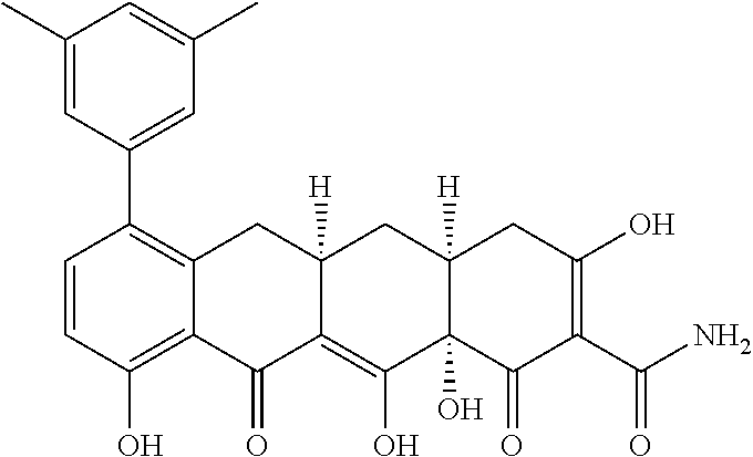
C1=CC(O)=C2C(=C1C1=CC(C)=CC(C)=C1)CC1([H])C(=C(O)C3(O)C([H])(C1)CC(O)=C(C(N)=O)C3=O)C2=O
